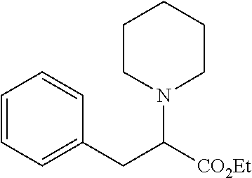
C1=CC=C(CC([CO2Et])N2CCCCC2)C=C1
